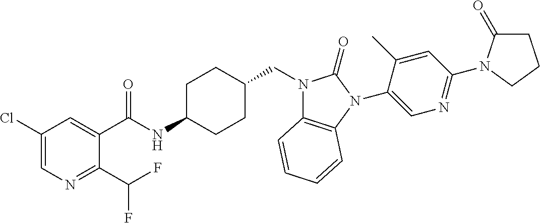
C1(Cl)=CN=C(C(F)F)C(C(NC2CCC(CN3C4=C(N(C5=CN=C(N6C(=O)CCC6)C=C5C)C3=O)C=CC=C4)CC2)=O)=C1
